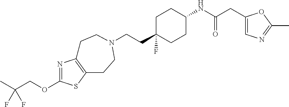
N1=C(OCC(C)(F)F)SC2=C1CCN(CCC1(F)CCC(NC(CC3=CN=C(C)O3)=O)CC1)CC2
